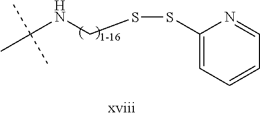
CC(NCSSC1=CC=CC=N1)(C)C
